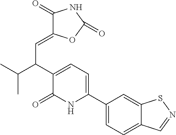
C1(C2=CC=C(C(C(C)C)C=C3C(=O)NC(=O)O3)C(=O)N2)=CC=C2C(=C1)SN=C2
